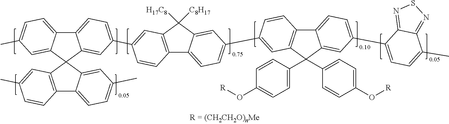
C1(C2(C3=CC=C(O[R])C=C3)C3=C(C=CC(C4=CC=C5C6=C(C=C(C7=CC=C8C9=CC=C(C)C=C9C9(C8=C7)C7=C(C8=CC=C(C)C=C98)C=CC(C)=C7)C=C6)C([H17C8])([C8H17])C5=C4)=C3)C3=CC=C(C4=CC=C(C)C5=NSN=C45)C=C23)=CC=C(O[R])C=C1
